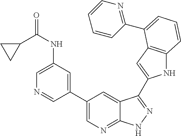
C1(C2=CN=C3C(=C2)C(C2=CC4=C(N2)C=CC=C4C2=NC=CC=C2)=NN3)=CC(NC(=O)C2CC2)=CN=C1
